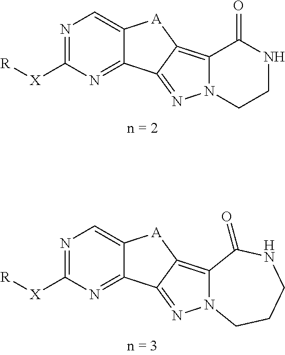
N1=C([X][R])N=C2C(=C1)[A]C1=C3N(N=C21)CCNC3=O.N1=C([X][R])N=C2C(=C1)[A]C1=C3N(N=C21)CCCNC3=O
